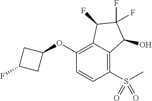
O(C1=C2C(=C(S(C)(=O)=O)C=C1)C(O)C(F)(F)C2F)C1CC(F)C1
